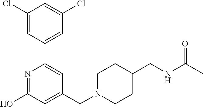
N1=C(O)C=C(CN2CCC(CNC(C)=O)CC2)C=C1C1=CC(Cl)=CC(Cl)=C1
